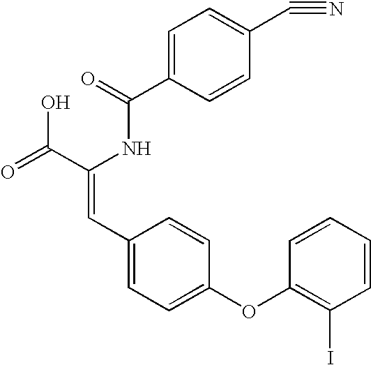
C(=O)(NC(C(=O)O)=CC1=CC=C(OC2=C(I)C=CC=C2)C=C1)C1=CC=C(C#N)C=C1
